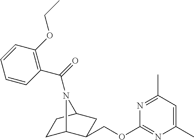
C1C2C(COC3=NC(C)=CC(C)=N3)CC(C1)N2C(=O)C1=C(OCC)C=CC=C1
